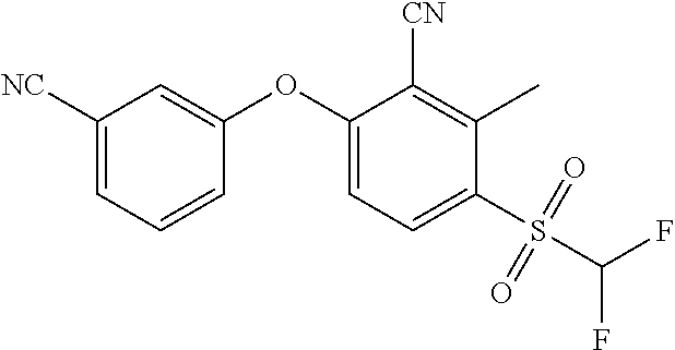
C1(OC2=CC=C(S(C(F)F)(=O)=O)C(C)=C2[CN])=CC([NC])=CC=C1
